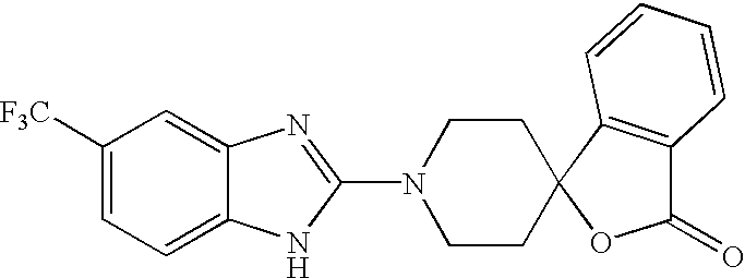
C1([F3C])=CC=C2C(=C1)N=C(N1CCC3(CC1)OC(=O)C1=C3C=CC=C1)N2
